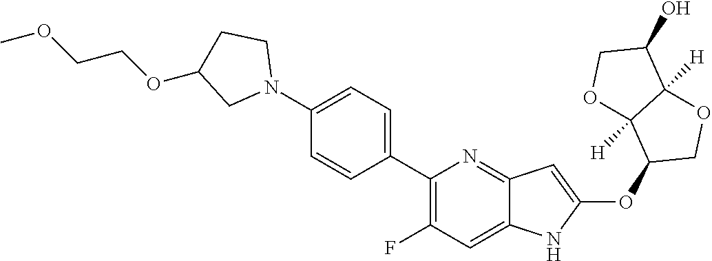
N1(C2=CC=C(C3=C(F)C=C4C(=N3)C=C(OC3COC5([H])C3([H])OCC5O)N4)C=C2)CCC(OCCOC)C1
